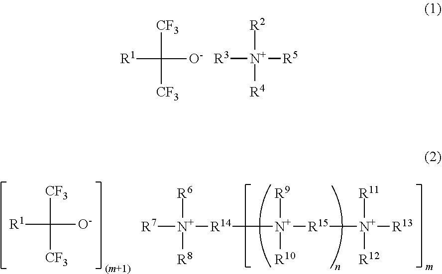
[CF3]C([R1])([CF3])[O-].[R2][N+]([R3])([R4])[R5].[CF3]C([R1])([CF3])[O-].[R6][N+]([R7])([R8])[R14][N+]([R9])([R10])[R15][N+]([R11])([R13])[R12]
